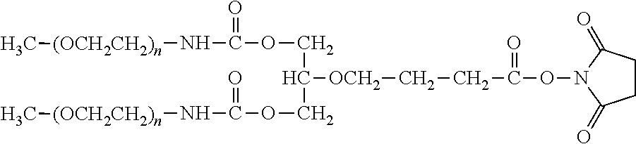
C(CC(ON1C(=O)CCC1=O)=O)[OCH2]C(COC(N[(OCH2CH2)n]C)=O)COC(N[(OCH2CH2)n]C)=O
